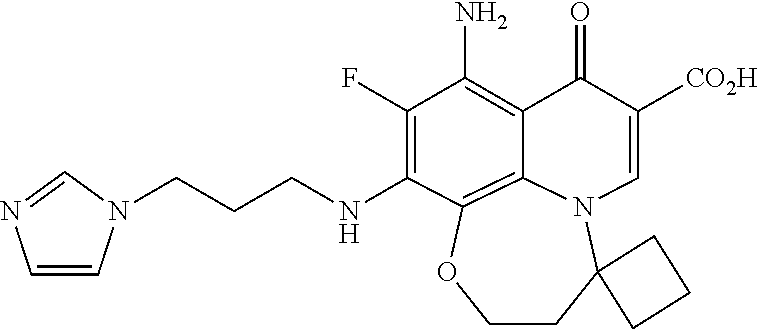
C(CCNC1=C(F)C(N)=C2C(=O)C([CO2H])=CN3C4(CCOC1=C23)CCC4)N1C=CN=C1
